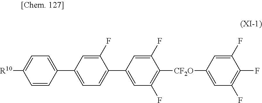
C1=C(F)C(C2=CC(F)=C([CF2O]C3=CC(F)=C(F)C(F)=C3)C(F)=C2)=CC=C1C1=CC=C([R10])C=C1
